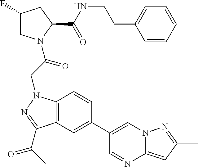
C1(F)CN(C(CN2C3=C(C(C(C)=O)=N2)C=C(C2=CN4C(=CC(C)=N4)N=C2)C=C3)=O)C(C(NCCC2=CC=CC=C2)=O)C1
